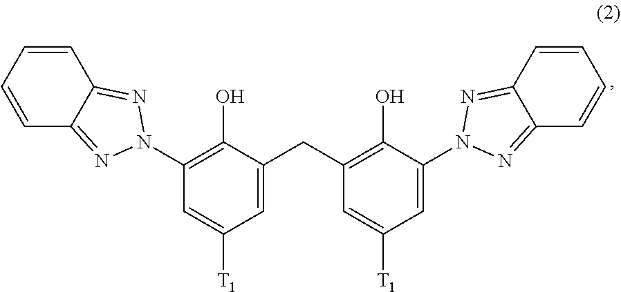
C1(CC2=C(O)C(N3N=C4C(=N3)C=CC=C4)=CC([T1])=C2)=CC([T1])=CC(N2N=C3C(=N2)C=CC=C3)=C1O
